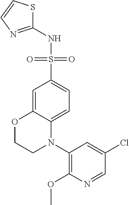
C1=C2C(=CC=C1S(NC1=NC=CS1)(=O)=O)N(C1=C(OC)N=CC(Cl)=C1)CCO2
